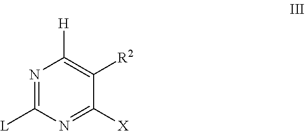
N1=C([L])N=C([X])C([R2])=C1[H]
